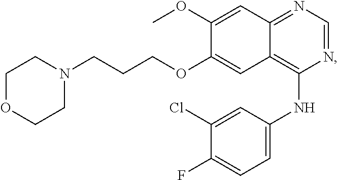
C12=C(NC3=CC=C(F)C(Cl)=C3)N=CN=C1C=C(OC)C(OCCCN1CCOCC1)=C2
